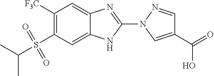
C1([F3C])=C(S(C(C)C)(=O)=O)C=C2C(=C1)N=C(N1C=C(C(=O)O)C=N1)N2
